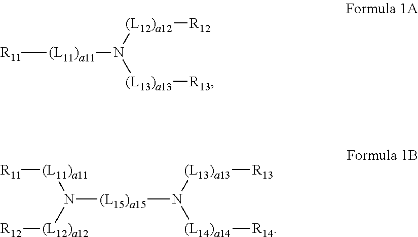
[R11][(L11)a11]N([(L13)a13][R13])[(L12)a12][R12].N([(L15)a15]N([(L14)a14][R14])[(L13)a13][R13])([(L12)a12][R12])[(L11)a11][R11]
